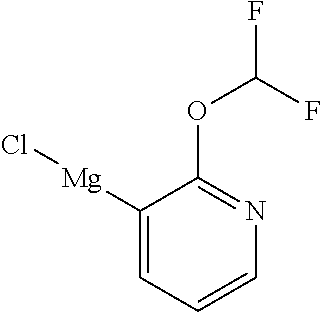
[Mg](C1=CC=CN=C1OC(F)F)Cl
